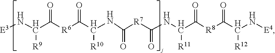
[E3]NC(C([R6]C(C(NC([R7]C(NC(C([R8]C(C([R12])N[E4])=O)=O)[R11])=O)=O)[R10])=O)=O)[R9]
